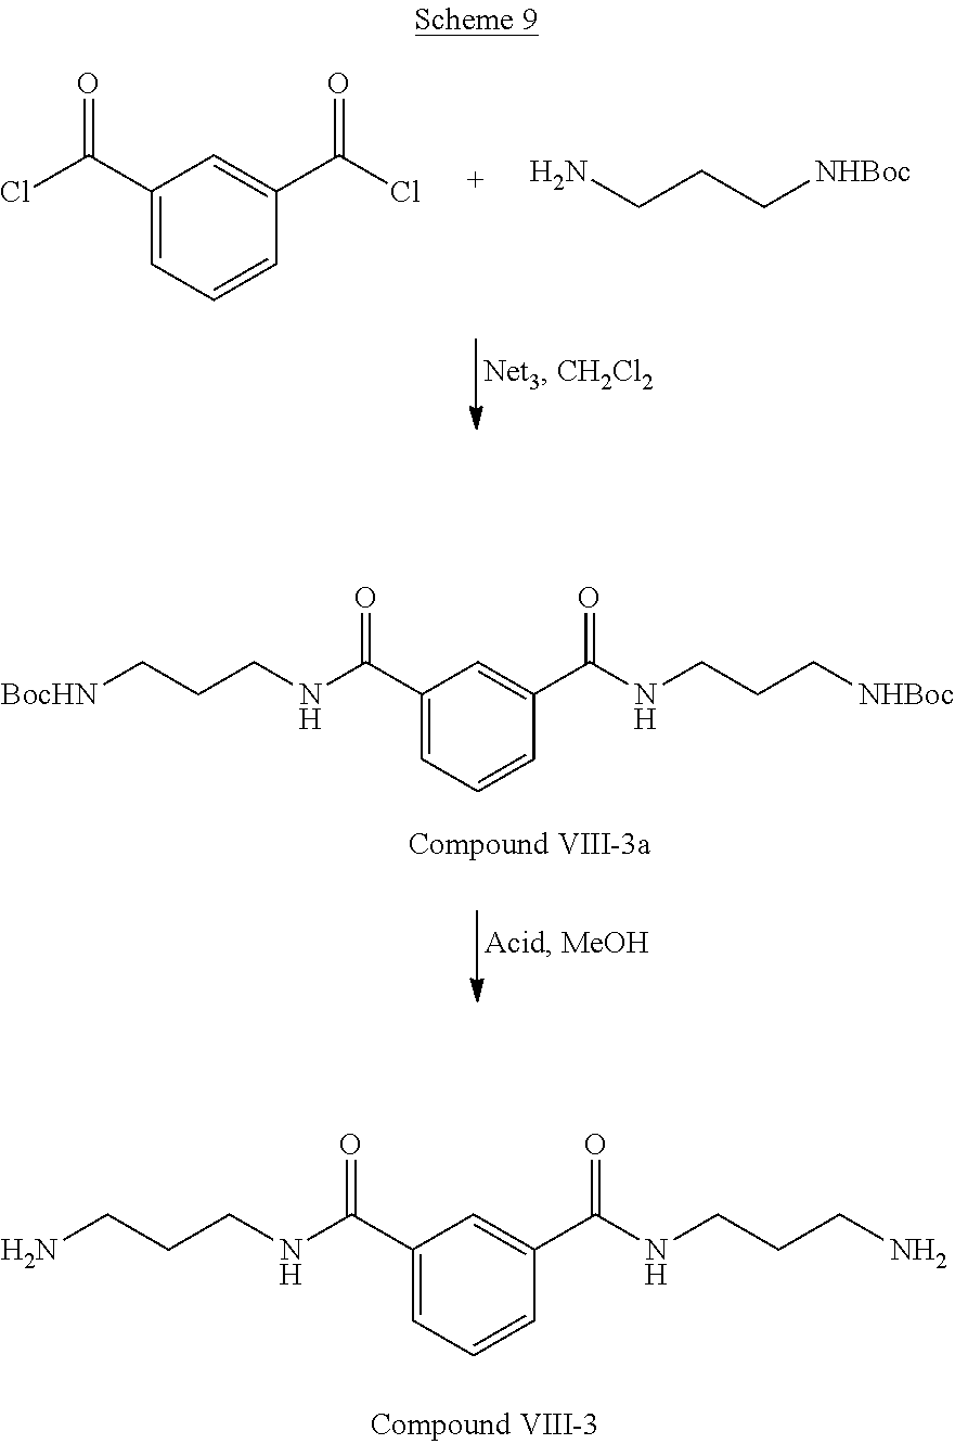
C1(C(Cl)=O)=CC=CC(C(Cl)=O)=C1.NCCC[NHBoc].C1(C(NCCC[BocHN])=O)=CC=CC(C(NCCC[NHBoc])=O)=C1.C1(C(NCCCN)=O)=CC=CC(C(NCCCN)=O)=C1
